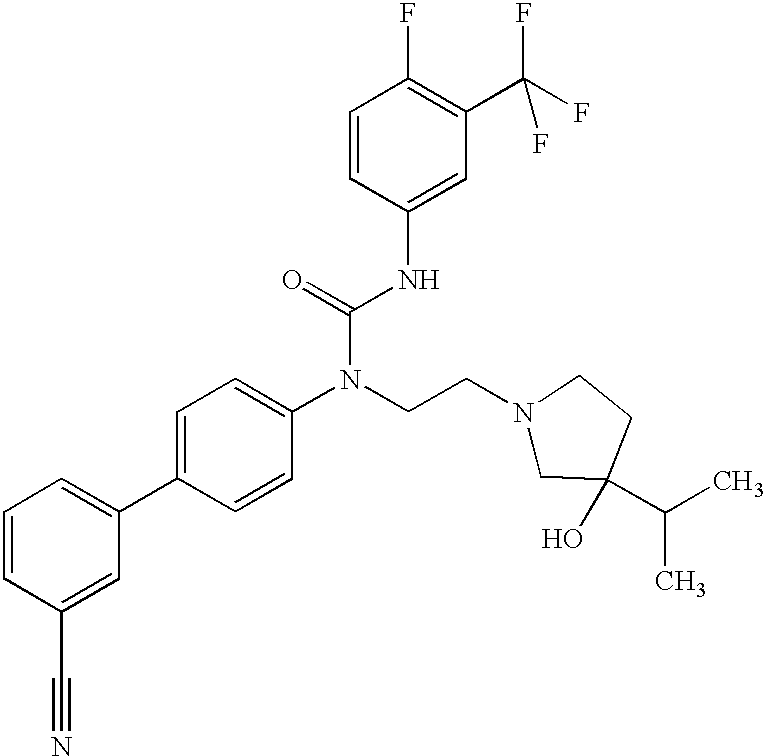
C1=CC(C#N)=CC(C2=CC=C(N(CCN3CC(O)(C(C)C)CC3)C(=O)NC3=CC(C(F)(F)F)=C(F)C=C3)C=C2)=C1
